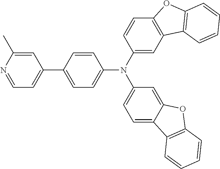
C1=C(C)N=CC=C1C1=CC=C(N(C2=CC=C3C(=C2)OC2=C3C=CC=C2)C2=CC3=C(C=C2)OC2=C3C=CC=C2)C=C1
